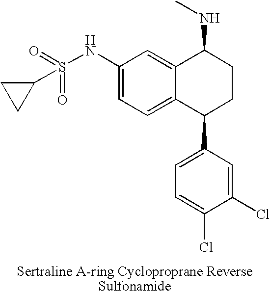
C1(NS(=O)(=O)C2CC2)=CC=C2C(=C1)C(NC)CCC2C1=CC=C(Cl)C(Cl)=C1
